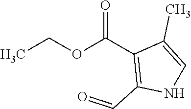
CCOC(C1=C(C=O)NC=C1C)=O
